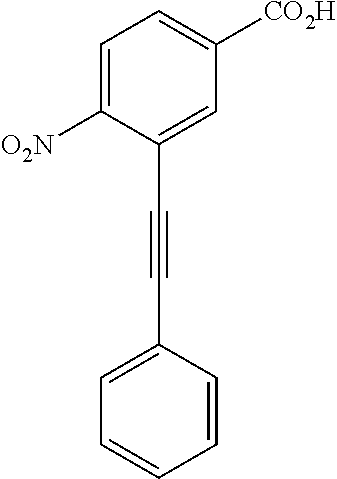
C1([O2N])=CC=C([CO2H])C=C1C#CC1=CC=CC=C1
